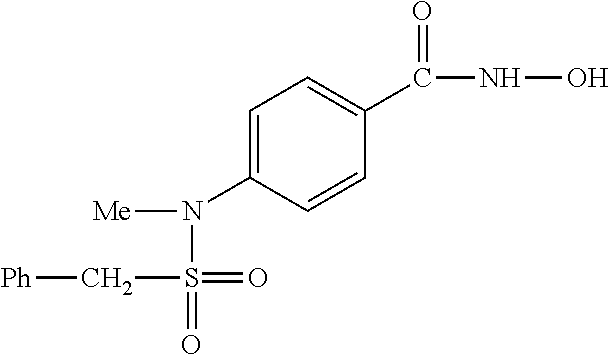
C1(N(S(=O)(=O)C[Ph])[Me])=CC=C(C(NO)=O)C=C1
